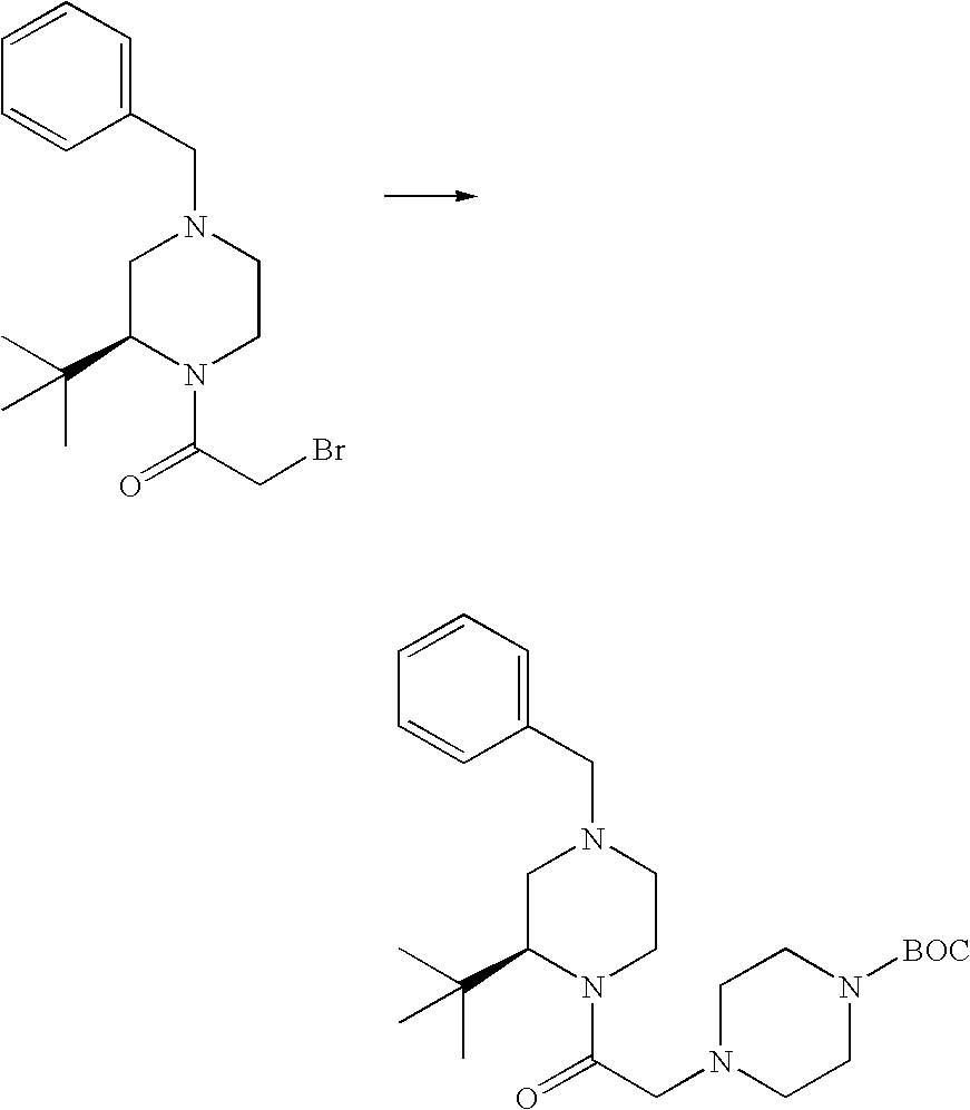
C1=CC=CC(CN2CC(C(C)(C)C)N(C(CBr)=O)CC2)=C1.C1=CC=CC(CN2CC(C(C)(C)C)N(C(CN3CCN([BOC])CC3)=O)CC2)=C1
